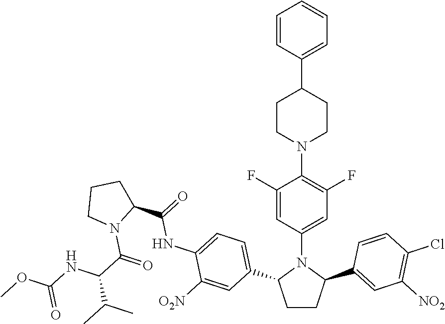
C1CC(C2=CC([NO2])=C(Cl)C=C2)N(C2=CC(F)=C(N3CCC(C4=CC=CC=C4)CC3)C(F)=C2)C1C1=CC=C(NC(=O)C2CCCN2C(C(NC(OC)=O)C(C)C)=O)C([O2N])=C1
